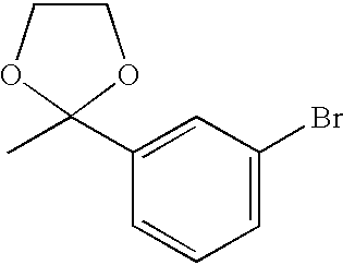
C1=CC=C(Br)C=C1C1(C)OCCO1
